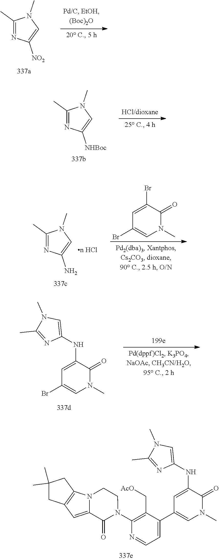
C1(C)=NC([NO2])=CN1C.C1(C)=NC([NHBoc])=CN1C.C1(C)=NC(N)=CN1C.C1=C(Br)C(=O)N(C)C=C1Br.C1=C(NC2=CN(C)C(C)=N2)C(=O)N(C)C=C1Br.C1=C(NC2=CN(C)C(C)=N2)C(=O)N(C)C=C1C1=CC=NC(N2CCN3C(=CC4=C3CC(C)(C)C4)C2=O)=C1C[AcO]
